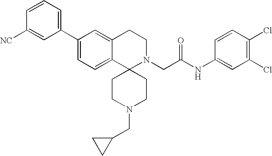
C1(C2=CC=C3C(=C2)CCN(CC(NC2=CC(Cl)=C(Cl)C=C2)=O)C32CCN(CC3CC3)CC2)=CC=CC([NC])=C1
